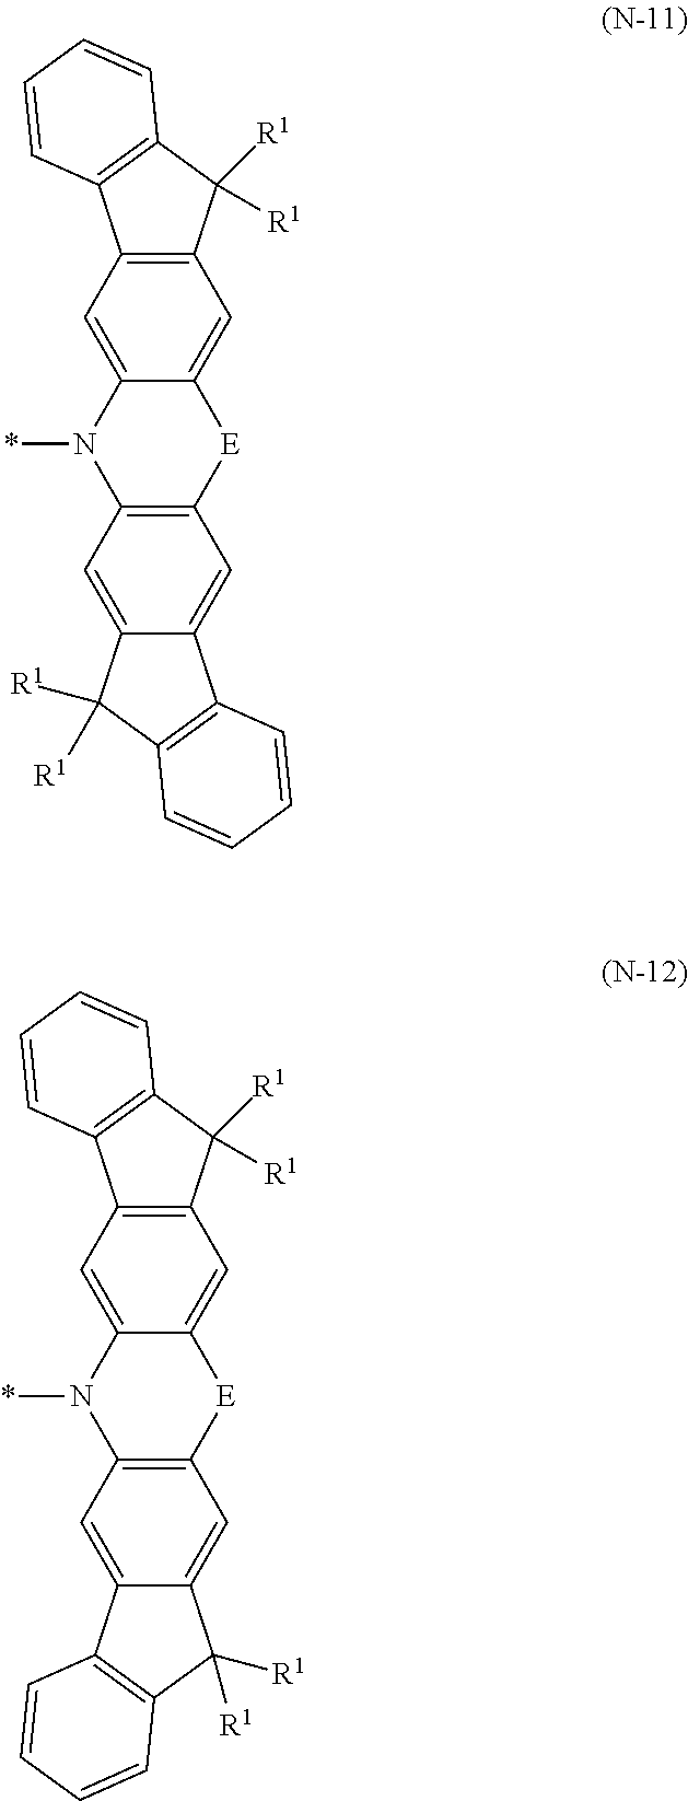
C1=C2C(=CC3=C1C1=C(C3([R1])[R1])C=CC=C1)[E]C1=C(N2*)C=C2C(=C1)C1=C(C2([R1])[R1])C=CC=C1.C1=C2C(=CC3=C1C1=C(C3([R1])[R1])C=CC=C1)[E]C1=C(N2*)C=C2C(=C1)C([R1])([R1])C1=C2C=CC=C1
